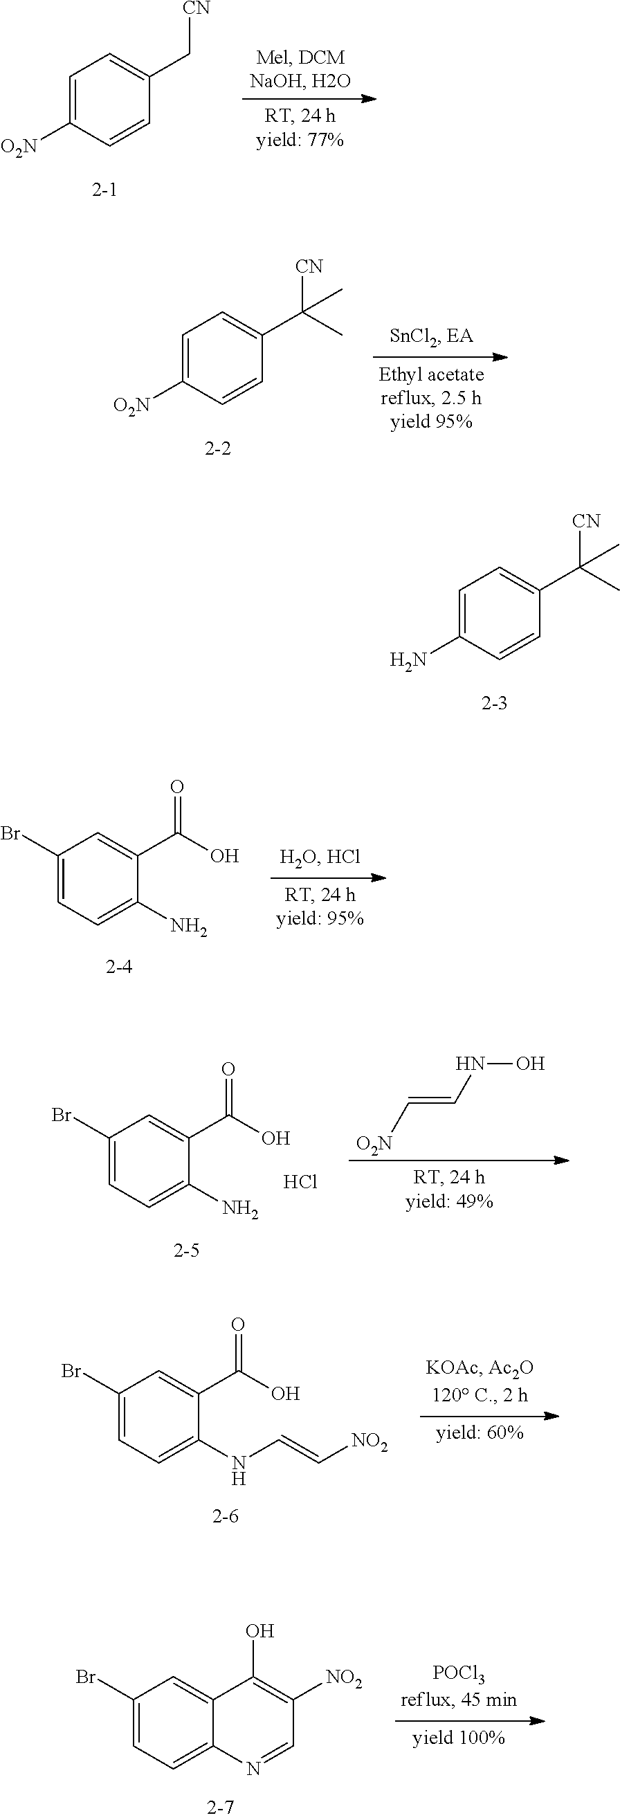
C1=C(N)C=CC(C([CN])(C)C)=C1.C1=C([O2N])C=CC(C[CN])=C1.C1=C([O2N])C=CC(C([CN])(C)C)=C1.C1(Br)=CC=C(N)C(C(=O)O)=C1.C1(Br)=CC=C(N)C(C(O)=O)=C1.Cl.C(=CNO)[O2N].C1(Br)=CC=C(NC=C[NO2])C(C(O)=O)=C1.C1(Br)=CC=C2C(=C1)C(O)=C([NO2])C=N2
